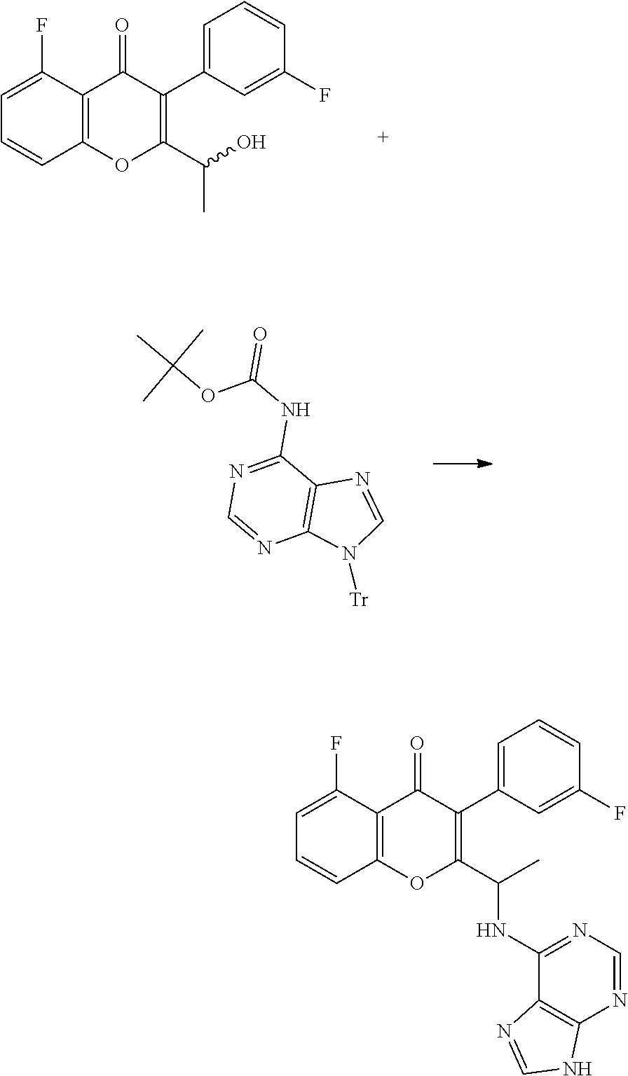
C1=C(F)C2=C(C=C1)OC(C(O)C)=C(C1=CC=CC(F)=C1)C2=O.N1=CN([Tr])C2=C1C(NC(=O)OC(C)(C)C)=NC=N2.C1=C(F)C2=C(C=C1)OC(C(C)NC1=NC=NC3=C1N=CN3)=C(C1=CC=CC(F)=C1)C2=O
